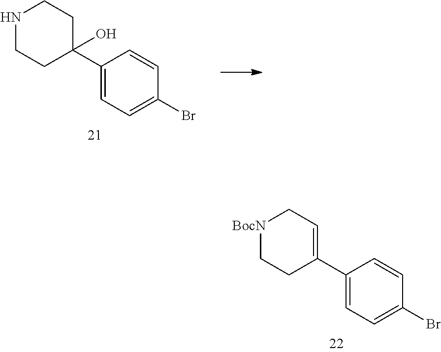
N1CCC(C2=CC=C(Br)C=C2)(O)CC1.[BocN]1CCC(C2=CC=C(Br)C=C2)=CC1
